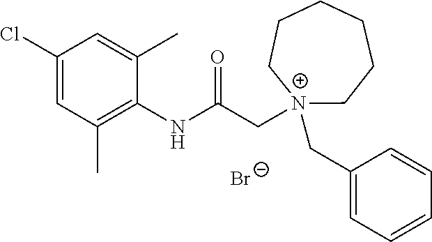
C1(Cl)=CC(C)=C(NC(C[N+]2(CC3=CC=CC=C3)CCCCCC2)=O)C(C)=C1.[Br-]
